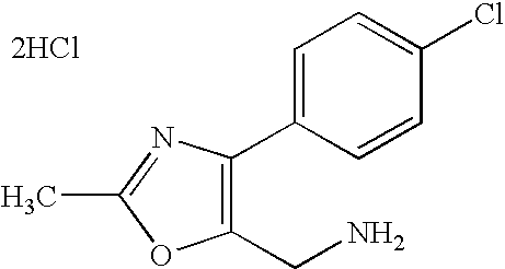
C1(CN)=C(C2=CC=C(Cl)C=C2)N=C(C)O1.[2HCl]
